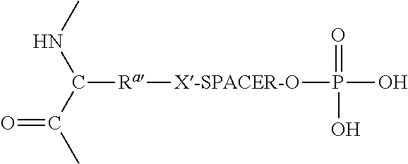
CNC(C(C)=O)[Ra][X-SPACER-O]P(=O)(O)O
